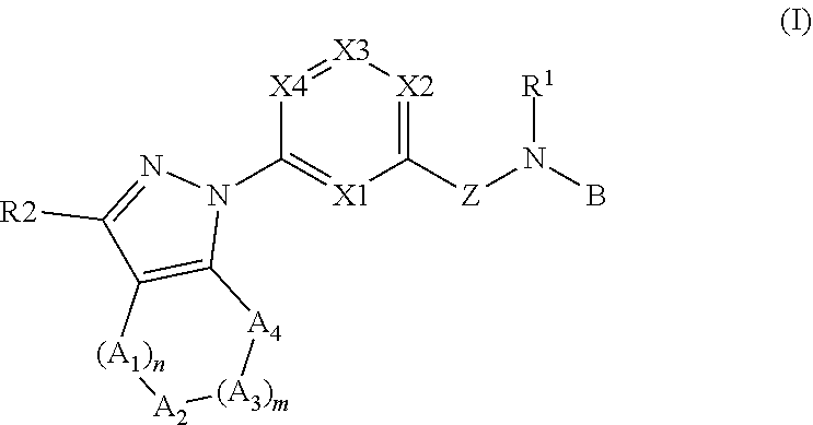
C1([Z]N(B)[R1])=[X2][X3]=[X4]C(N2N=C([R2])C3=C2[A4][(A3)m][A2][(A1)n]3)=[X1]1
